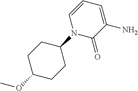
C1(=O)C(N)=CC=CN1C1CCC(OC)CC1
